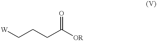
[OR]C(CCC[W])=O
